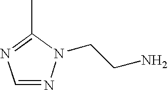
C1=NN(CCN)C(C)=N1
